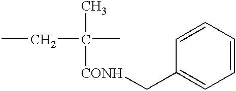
CC([CONH]CC1=CC=CC=C1)(C)CC
